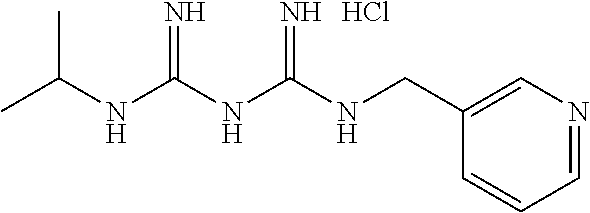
C(NC(NC(NCC1=CN=CC=C1)=N)=N)(C)C.Cl
